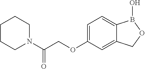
C1CCN(C(COC2=CC=C3C(=C2)COB3O)=O)CC1
